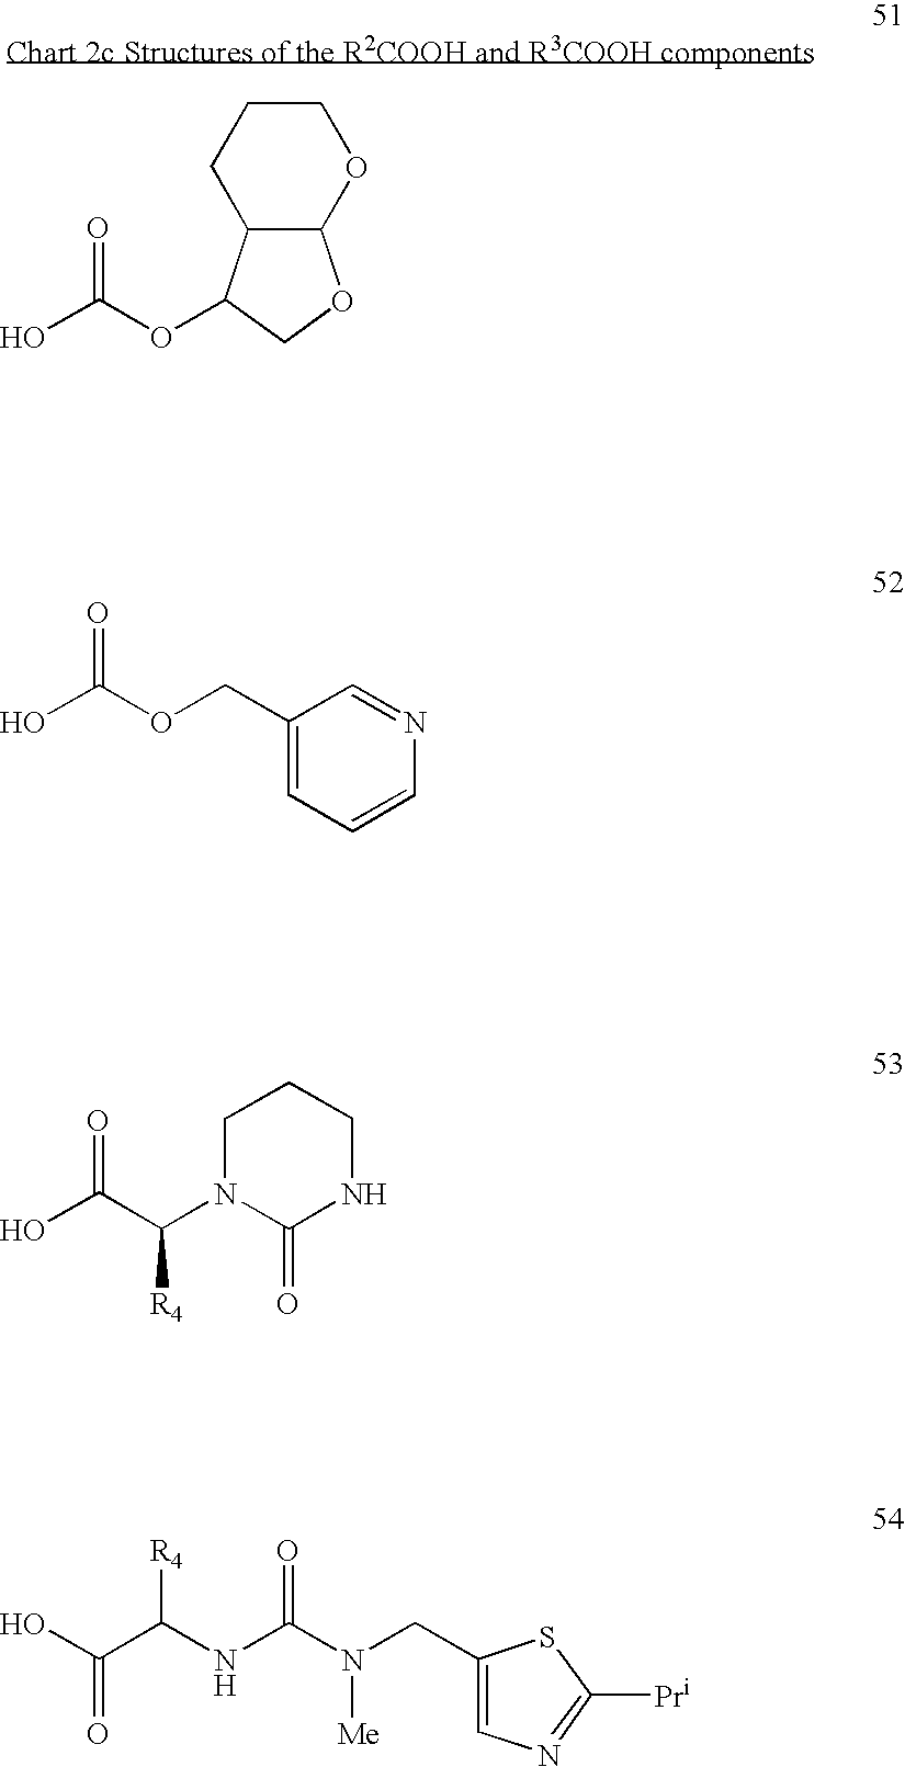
OC(OC1C2C(OC1)OCCC2)=O.OC(OCC1=CC=CN=C1)=O.OC(C(N1C(=O)NCCC1)[R4])=O.OC(C(NC(N(CC1=CN=C([Pr])S1)[Me])=O)[R4])=O
